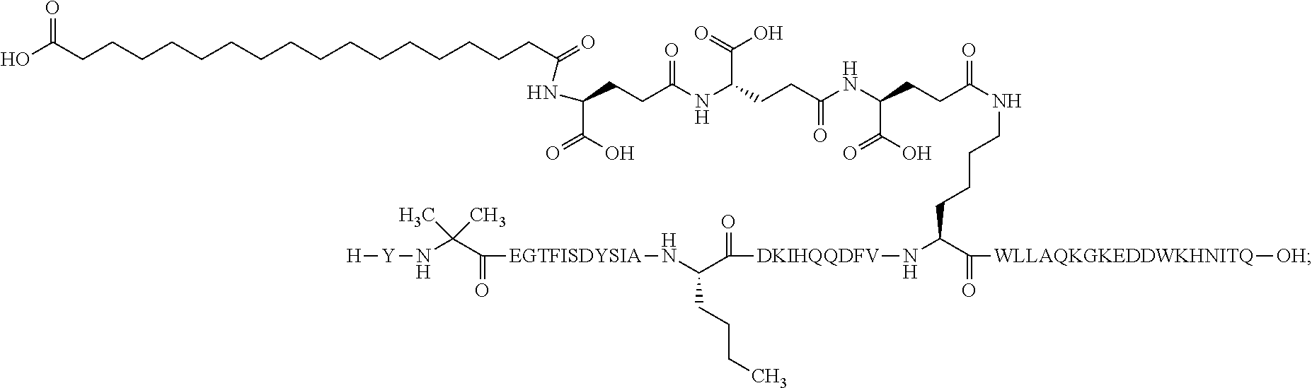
N(C(CCC(NC(CCC(NC(CCC(=O)NCCCCC(C(=O)[WLLAQKGKEDDWKHNITQ][OH])N[DKIHQQDFV]C(C(CCCC)N[EGTFISDYSIA]C(C(N[Y][H])(C)C)=O)=O)C(=O)O)=O)C(O)=O)=O)C(=O)O)C(CCCCCCCCCCCCCCCCC(O)=O)=O
